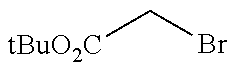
[tBuO2C]CBr
